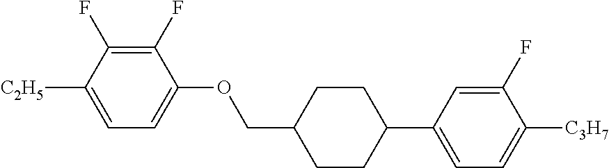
C1(F)=C(F)C([C2H5])=CC=C1OCC1CCC(C2=CC=C([C3H7])C(F)=C2)CC1
